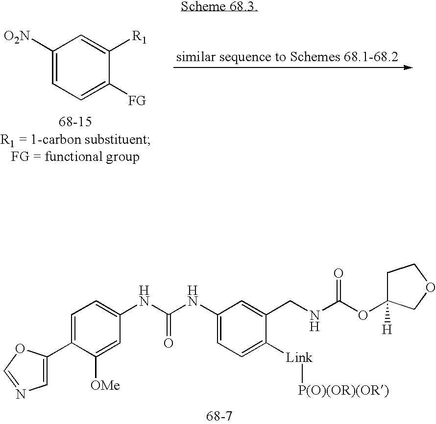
C1(NC(NC2=CC=C(C3=CN=CO3)C([OMe])=C2)=O)=CC=C([Link][P(O)(OR)(OR)])C(CNC(OC2([H])CCOC2)=O)=C1.C1([O2N])=CC=C([FG])C([R1])=C1
